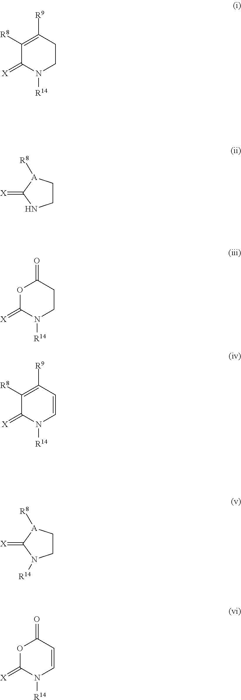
C1([R8])=C([R9])CCN([R14])C1=[X].C1CNC(=[X])[A]1[R8].O1C(=[X])N([R14])CCC1=O.C1([R8])=C([R9])C=CN([R14])C1=[X].C1CN([R14])C(=[X])[A]1[R8].O1C(=[X])N([R14])C=CC1=O
